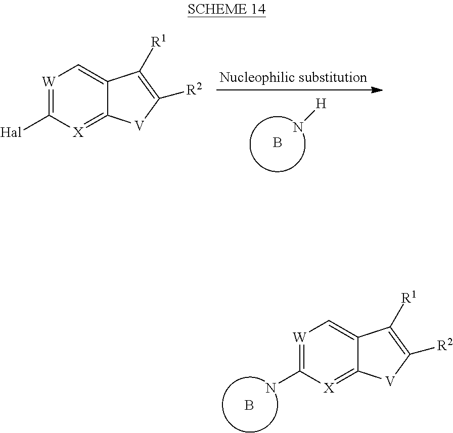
B.NC1=[W]C=C2C(=[X]1)[V]C([R2])=C2[R1].B.[H]N.[W]1=C([Hal])[X]=C2C(=C1)C([R1])=C([R2])[V]2
